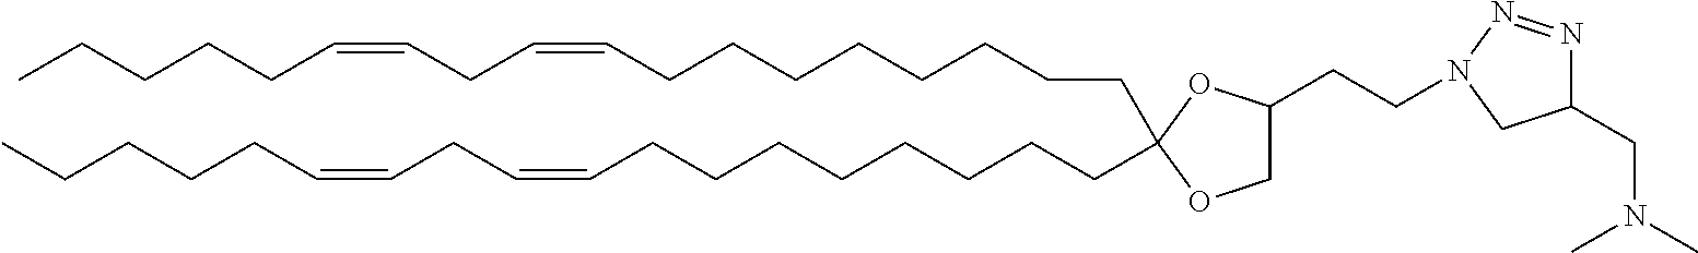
C(CCCCC=CCC=CCCCCC)CCCC1(CCCCCCCCC=CCC=CCCCCC)OC(CCN2N=NC(CN(C)C)C2)CO1
